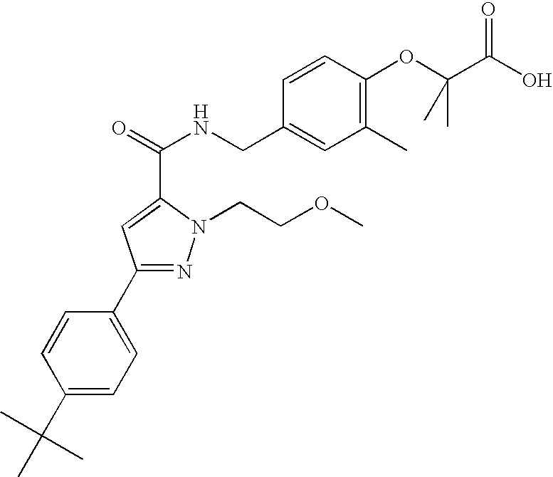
C1(C)=C(OC(C)(C(O)=O)C)C=CC(CNC(=O)C2=CC(C3=CC=C(C(C)(C)C)C=C3)=NN2CCOC)=C1
